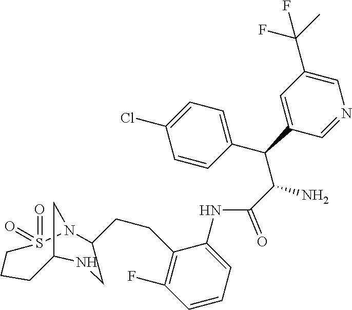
C1C2CN(S(=O)(=O)CC1)C(CCC1=C(F)C=CC=C1NC(C(C(C1=CC=C(Cl)C=C1)C1=CC(C(F)(C)F)=CN=C1)N)=O)CN2
